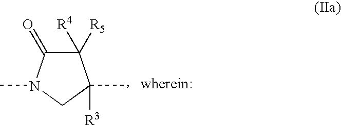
C1([R5])([R4])C(=O)N(C)CC1([R3])C
